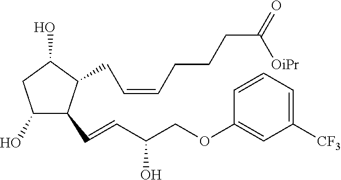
C1(O)C(C=CC(COC2=CC([CF3])=CC=C2)O)C(CC=CCCCC([OiPr])=O)C(O)C1
